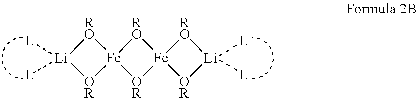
[RO]1[Li]([L])([L])[OR][Fe]12[OR][Fe]1([RO]2)[OR][Li]([L])([L])[RO]1
